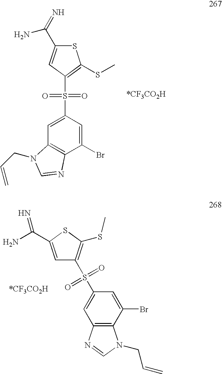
C1=C(C(N)=N)SC(SC)=C1S(C1=CC2=C(C(Br)=C1)N(CC=C)C=N2)(=O)=O.S1C(C(=N)N)=CC(S(=O)(=O)C2=CC3=C(C(Br)=C2)N=CN3CC=C)=C1SC
